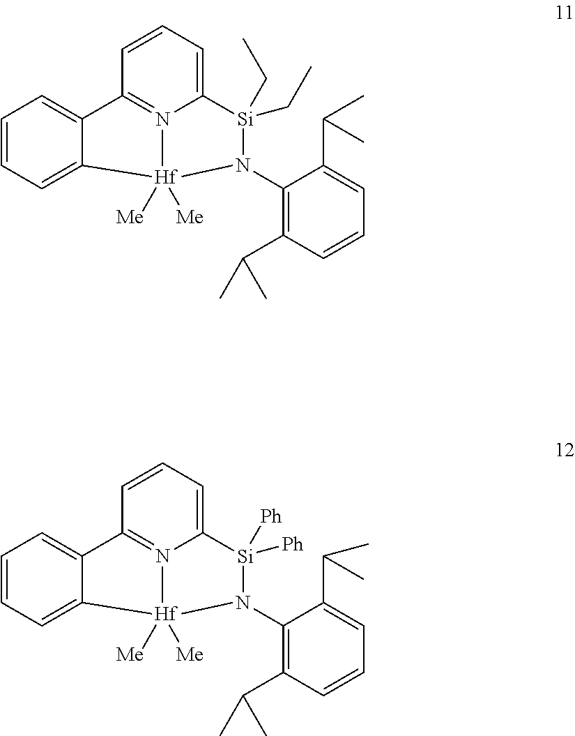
C1=CC=C2C(=C1)C1=N3C(=CC=C1)[Si]([Ph])([Ph])N(C1=C(C(C)C)C=CC=C1C(C)C)[Hf]23([Me])[Me].C1=CC=C2C(=C1)C1=N3C(=CC=C1)[Si](CC)(CC)N(C1=C(C(C)C)C=CC=C1C(C)C)[Hf]23([Me])[Me]
